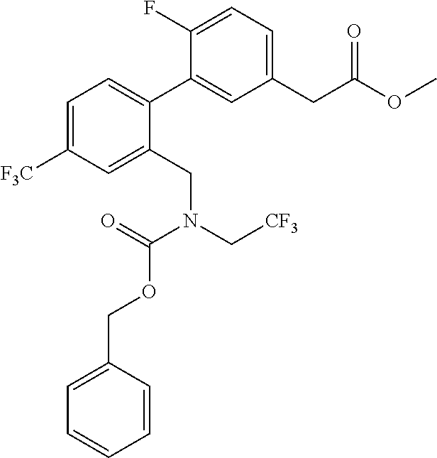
C1=CC(COC(N(C[CF3])CC2=CC([F3C])=CC=C2C2=CC(CC(OC)=O)=CC=C2F)=O)=CC=C1
